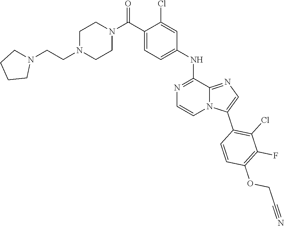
C(COC1=C(F)C(Cl)=C(C2=CN=C3N2C=CN=C3NC2=CC=C(C(N3CCN(CCN4CCCC4)CC3)=O)C(Cl)=C2)C=C1)#N
